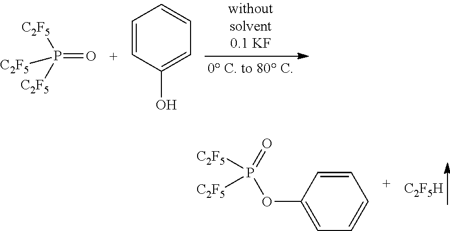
P(=O)([C2F5])([C2F5])[C2F5].C1(O)=CC=CC=C1.[C2F5H].[C2F5]P([C2F5])(=O)OC1=CC=CC=C1
